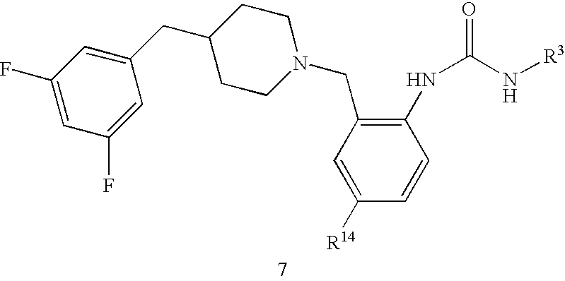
C1(CC2=CC(F)=CC(F)=C2)CCN(CC2=C(NC(N[R3])=O)C=CC([R14])=C2)CC1
